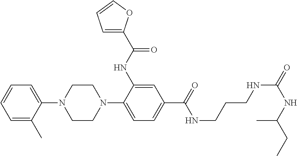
C1(N2CCN(C3=CC=C(C(=O)NCCCNC(=O)NC(CC)C)C=C3NC(=O)C3=CC=CO3)CC2)=CC=CC=C1C
